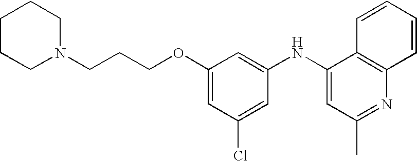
C(CCOC1=CC(Cl)=CC(NC2=CC(C)=NC3=C2C=CC=C3)=C1)N1CCCCC1
